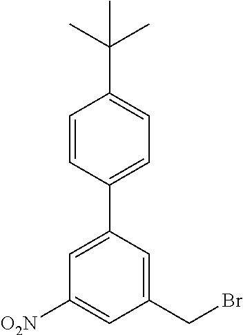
C1([O2N])=CC(CBr)=CC(C2=CC=C(C(C)(C)C)C=C2)=C1
